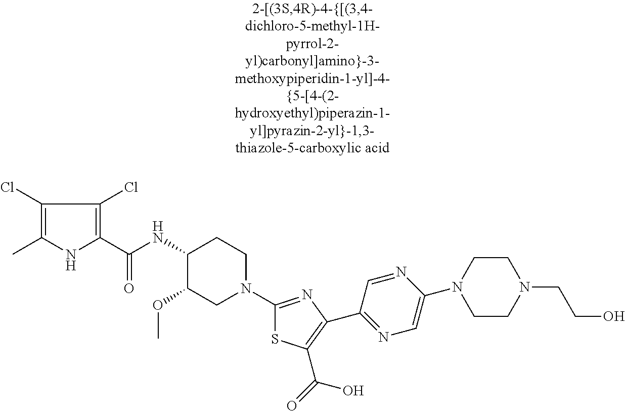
C1(Cl)=C(C)NC(C(NC2C(OC)CN(C3=NC(C4=NC=C(N5CCN(CCO)CC5)N=C4)=C(C(=O)O)S3)CC2)=O)=C1Cl
